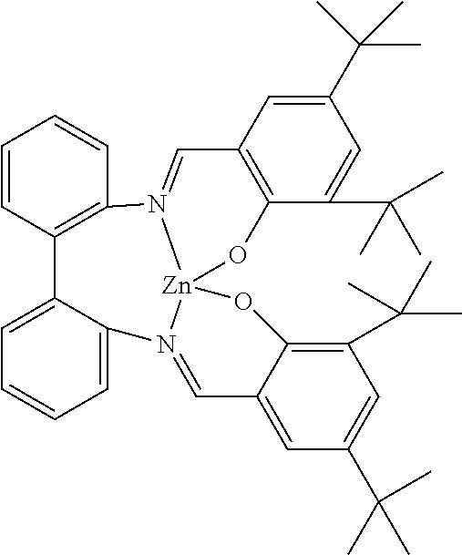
C1=CC2=C(C=C1)N1=CC3=C(O[Zn]14N(=CC1=CC(C(C)(C)C)=CC(C(C)(C)C)=C1O4)C1=CC=CC=C21)C(C(C)(C)C)=CC(C(C)(C)C)=C3
